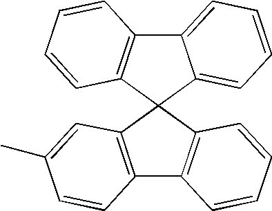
C12=C(C=C(C)C=C1)C1(C3=C2C=CC=C3)C2=C(C3=CC=CC=C31)C=CC=C2
